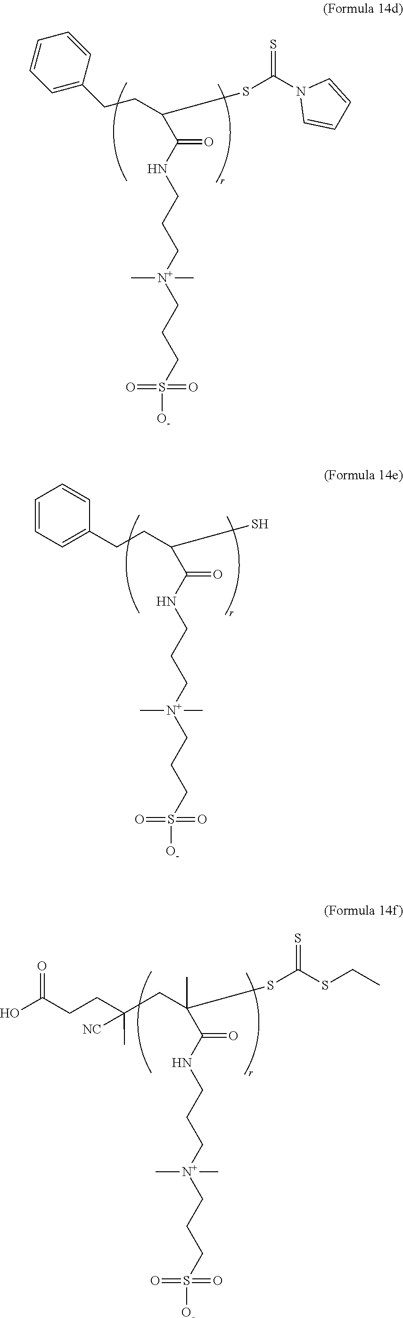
C1=C(CCC(SC(N2C=CC=C2)=S)C(NCCC[N+](CCCS([O-])(=O)=O)(C)C)=O)C=CC=C1.C(C(S)C(NCCC[N+](CCCS([O-])(=O)=O)(C)C)=O)CC1=CC=CC=C1.C(C(SC(SCC)=S)(C(NCCC[N+](CCCS([O-])(=O)=O)(C)C)=O)C)C(CCC(O)=O)(C)[NC]
